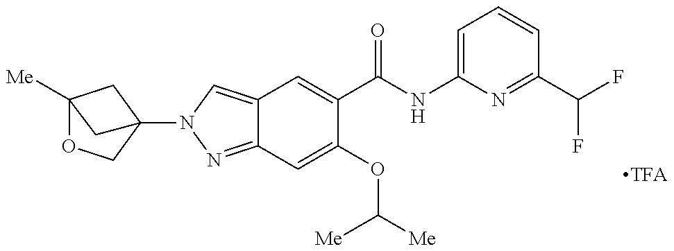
C12=CN(C34COC([Me])(C3)C4)N=C1C=C(OC([Me])[Me])C(C(NC1=CC=CC(C(F)F)=N1)=O)=C2
